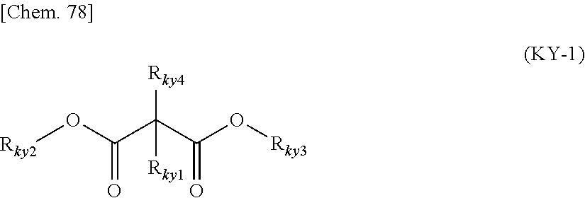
[Rky2]OC(C(C(O[Rky3])=O)([Rky4])[Rky1])=O
